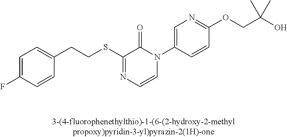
C(SC1=NC=CN(C2=CN=C(OCC(O)(C)C)C=C2)C1=O)CC1=CC=C(F)C=C1
